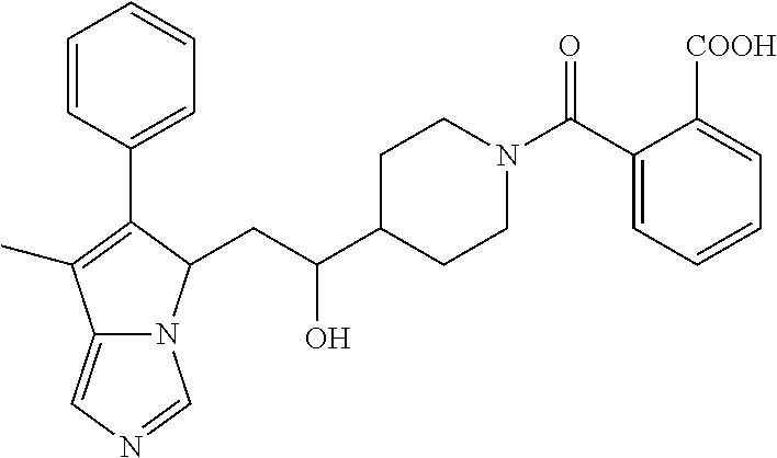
C1=CC(C2=C(C)C3=CN=CN3C2CC(C2CCN(C(C3=CC=CC=C3[COOH])=O)CC2)O)=CC=C1
